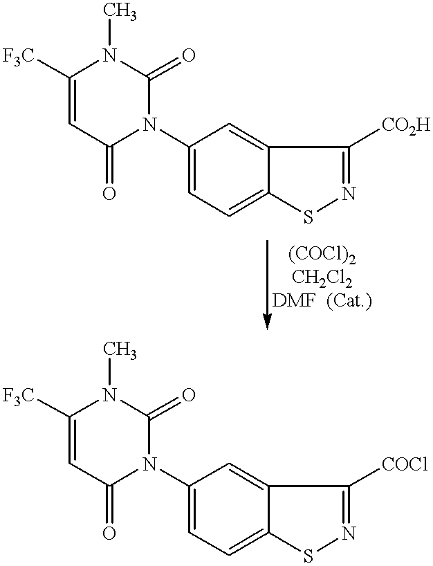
C1([F3C])=CC(=O)N(C2=CC=C3C(=C2)C([CO2H])=NS3)C(=O)N1C.C1([F3C])=CC(=O)N(C2=CC=C3C(=C2)C([COCl])=NS3)C(=O)N1C
